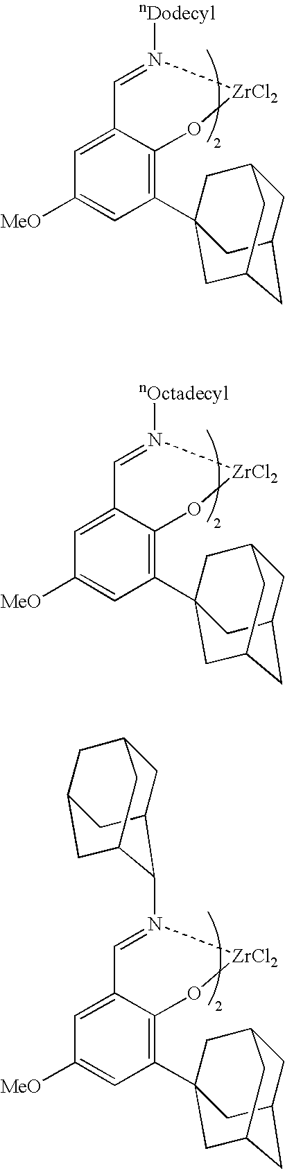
C1=N([nDodecyl])[ZrCl2]OC2=C(C34CC5CC(CC(C3)C5)C4)C=C([MeO])C=C12.C1=N([nOctadecyl])[ZrCl2]OC2=C(C34CC5CC(CC(C3)C5)C4)C=C([MeO])C=C12.C1=N(C2C3CC4CC(CC2C4)C3)[ZrCl2]OC2=C(C34CC5CC(CC(C3)C5)C4)C=C([MeO])C=C12
